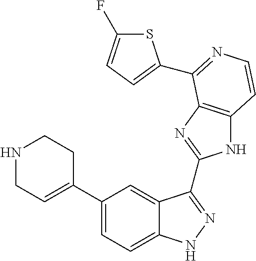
C1(C2=CCNCC2)=CC=C2C(=C1)C(C1=NC3=C(N1)C=CN=C3C1=CC=C(F)S1)=NN2
